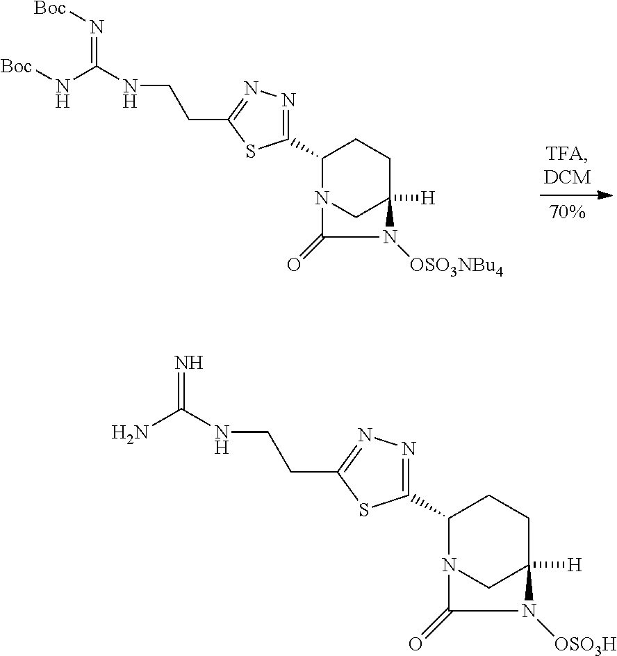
C1(C2=NN=C(CCNC(N[Boc])=N[Boc])S2)N2CC([H])(CC1)N([OSO3NBu4])C2=O.C1(C2=NN=C(CCNC(N)=N)S2)N2CC([H])(CC1)N([OSO3H])C2=O
